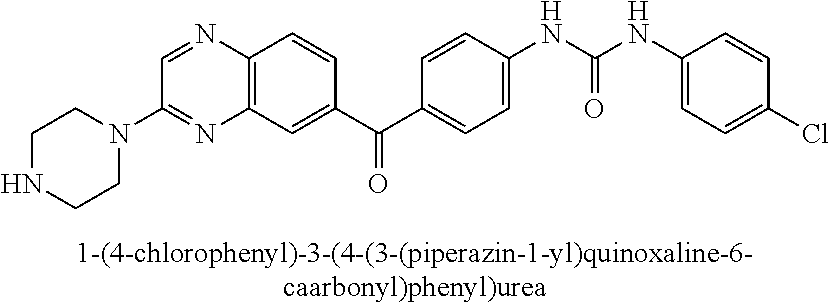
N1=C(N2CCNCC2)C=NC2=C1C=C(C(C1=CC=C(NC(NC3=CC=C(Cl)C=C3)=O)C=C1)=O)C=C2
